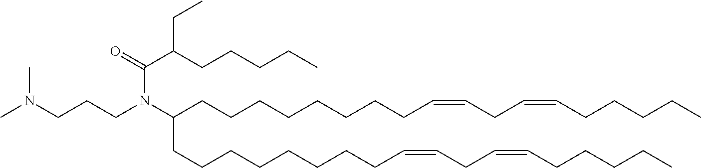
CN(CCCN(C(CCCCCCCCC=CCC=CCCCCC)CCCCCCCCC=CCC=CCCCCC)C(C(CC)CCCCC)=O)C
